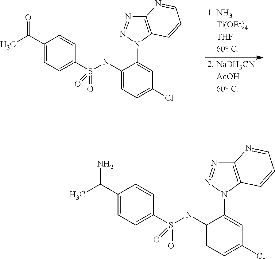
C1(C(=O)C)=CC=C(S(=O)(=O)NC2=CC=C(Cl)C=C2N2C3=C(N=N2)N=CC=C3)C=C1.C1(C(N)C)=CC=C(S(=O)(=O)NC2=CC=C(Cl)C=C2N2C3=C(N=N2)N=CC=C3)C=C1
